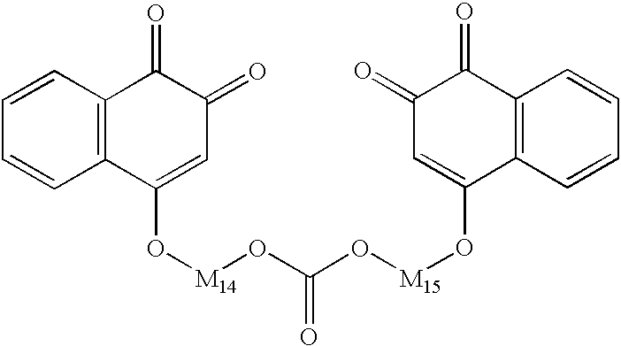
C12=C(C=CC=C1)C(=O)C(=O)C=C2O[M14]OC(O[M15]OC1=CC(=O)C(=O)C2=C1C=CC=C2)=O
